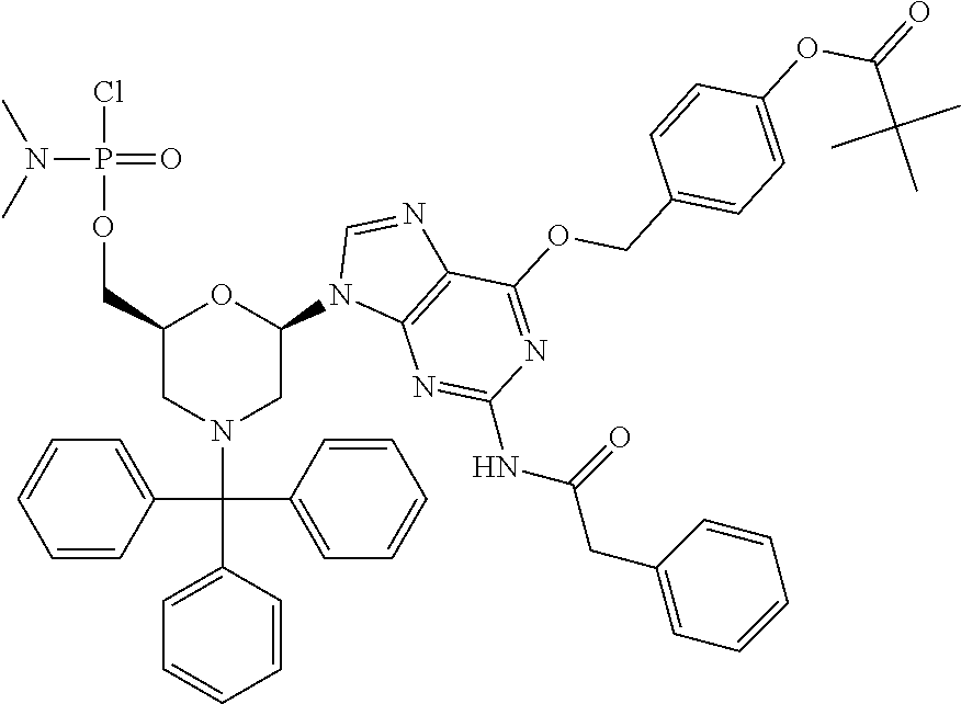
C1(C(C2=CC=CC=C2)(N2CC(COP(Cl)(N(C)C)=O)OC(N3C4=C(N=C3)C(OCC3=CC=C(OC(=O)C(C)(C)C)C=C3)=NC(NC(CC3=CC=CC=C3)=O)=N4)C2)C2=CC=CC=C2)=CC=CC=C1
